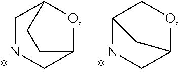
C1NCC2OC1CC2.N1CC2OCC1C2
